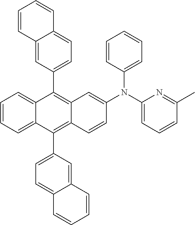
C1=CC=C2C(=C1)C(C1=CC=C3C(=C1)C=CC=C3)=C1C(=C2C2=CC=C3C(=C2)C=CC=C3)C=CC(N(C2=CC=CC=C2)C2=CC=CC(C)=N2)=C1
